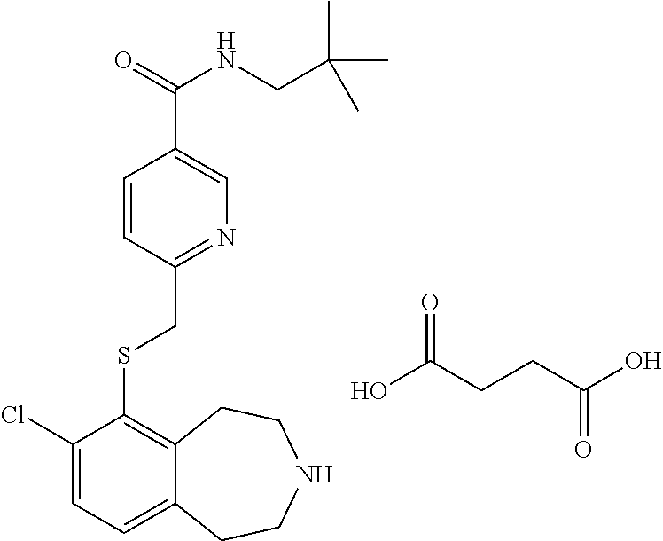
C1(Cl)=CC=C2C(=C1SCC1=NC=C(C(NCC(C)(C)C)=O)C=C1)CCNCC2.O=C(O)CCC(O)=O
